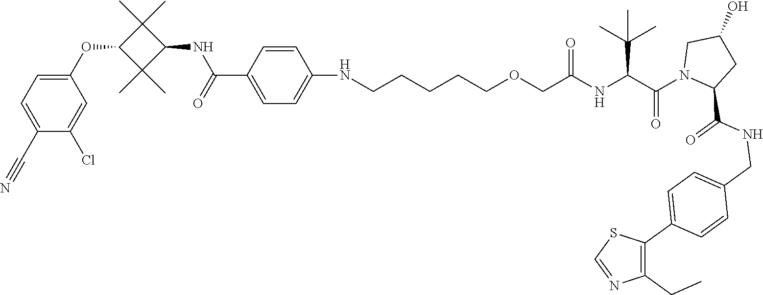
C1(NCCCCCOCC(NC(C(N2CC(O)CC2C(NCC2=CC=C(C3=C(CC)N=CS3)C=C2)=O)=O)C(C)(C)C)=O)=CC=C(C(NC2C(C)(C)C(OC3=CC=C(C#N)C(Cl)=C3)C2(C)C)=O)C=C1
